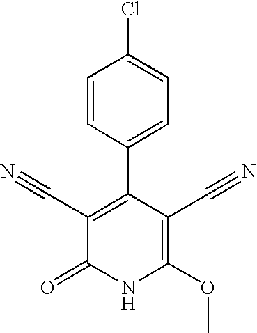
C1=CC(C2=C(C#N)C(=O)NC(OC)=C2C#N)=CC=C1Cl
